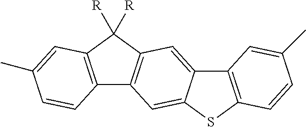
C12=C(SC3=CC4=C(C=C13)C([R])([R])C1=C4C=CC(C)=C1)C=CC(C)=C2
